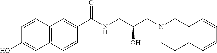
C12=C(C=CC(C(NCC(CN3CCC4=C(C3)C=CC=C4)O)=O)=C1)C=C(O)C=C2
